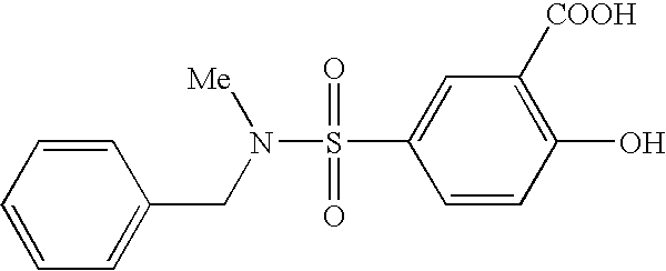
C1=C(S(=O)(=O)N([Me])CC2=CC=CC=C2)C=CC(O)=C1[COOH]
